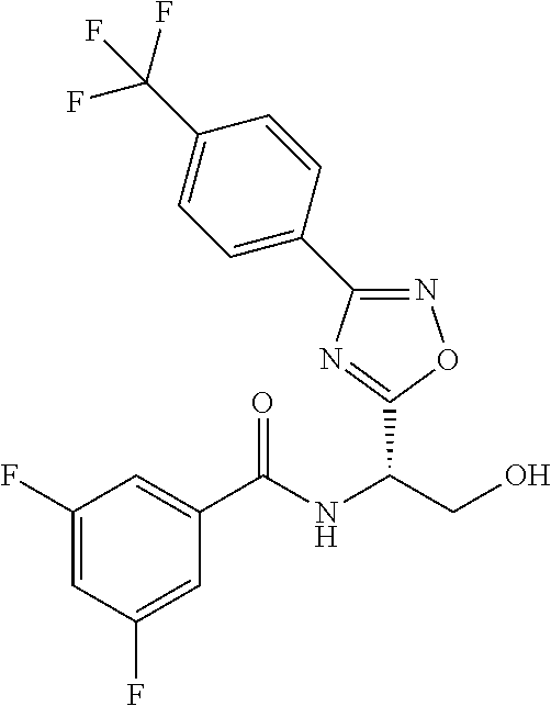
C1(F)=CC(F)=CC(C(NC(CO)C2=NC(C3=CC=C(C(F)(F)F)C=C3)=NO2)=O)=C1
